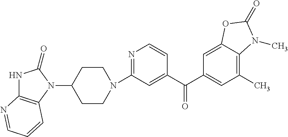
C1(N2CCC(N3C4=C(NC3=O)N=CC=C4)CC2)=NC=CC(C(C2=CC(C)=C3C(=C2)OC(=O)N3C)=O)=C1
